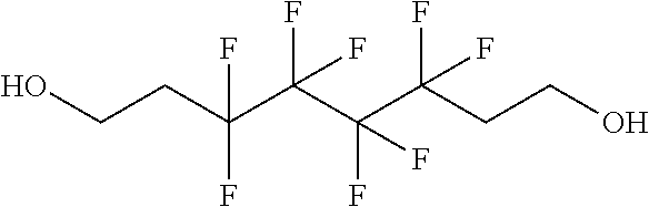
OCCC(C(C(C(CCO)(F)F)(F)F)(F)F)(F)F
